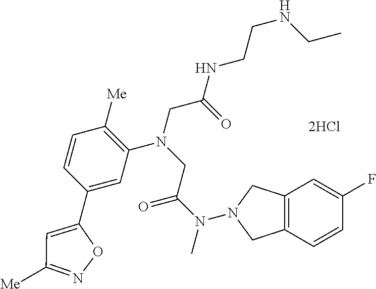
C12=C(CN(N(C)C(=O)CN(CC(=O)NCCNCC)C3=C([Me])C=CC(C4=CC([Me])=NO4)=C3)C1)C=C(F)C=C2
